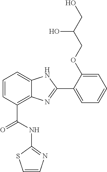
C1=CC(C(=O)NC2=NC=CS2)=C2C(=C1)NC(C1=CC=CC=C1OCC(CO)O)=N2
